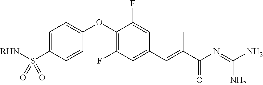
C1=CC(OC2=C(F)C=C(C=C(C(N=C(N)N)=O)C)C=C2F)=CC=C1S([RHN])(=O)=O
